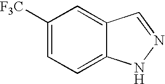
C1=C2C(=CC=C1[F3C])NN=C2
